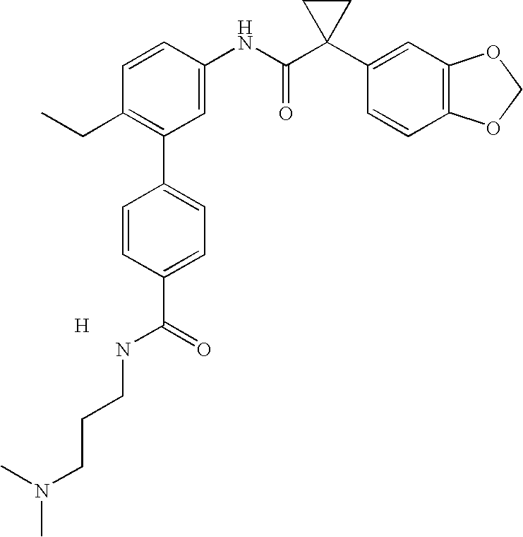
C1=CC(NC(C2(C3=CC4=C(C=C3)OCO4)CC2)=O)=CC(C2=CC=C(C(=O)NCCCN(C)C)C=C2)=C1CC.[H]
